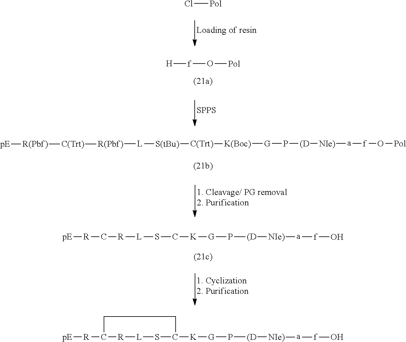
Cl[Pol].[SPPS].O([Pol])[f][H].P([G][K(Boc)][C(Trt)][S(tBu)][L][R(Pbf)][C(Trt)][R(Pbf)][pE])[(D][NIe)][a][f]O[Pol].[pE][R]C[R][L]SC[K][G]P[(D][NIe)][a][f]O.[pE][R]C1[R][L]SC([K][G]P[(D][NIe)][a][f]O)CC1
